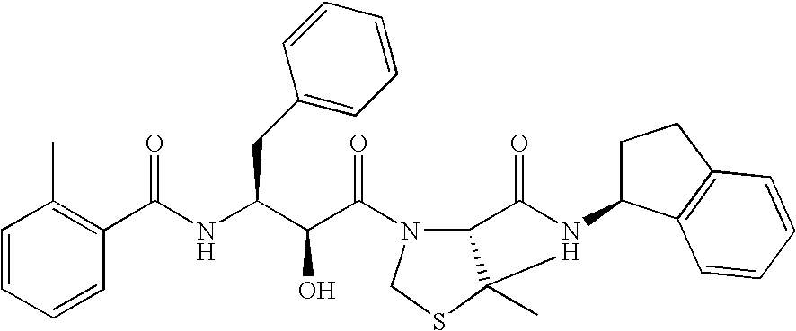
C1=CC=CC(C(NC(C(C(=O)N2C3C(C)(SC2)N(C2CCC4=C2C=CC=C4)C3=O)O)CC2=CC=CC=C2)=O)=C1C
